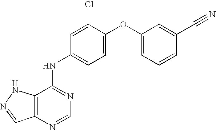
C12=C(NN=C1)C(NC1=CC=C(OC3=CC=CC(C#N)=C3)C(Cl)=C1)=NC=N2
